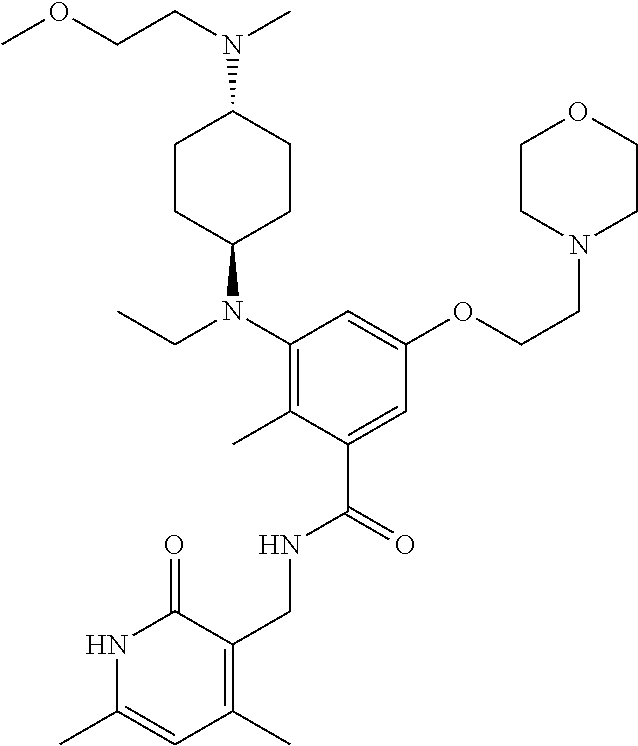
C1CC(N(C2=C(C)C(C(NCC3=C(C)C=C(C)NC3=O)=O)=CC(OCCN3CCOCC3)=C2)CC)CCC1N(CCOC)C
